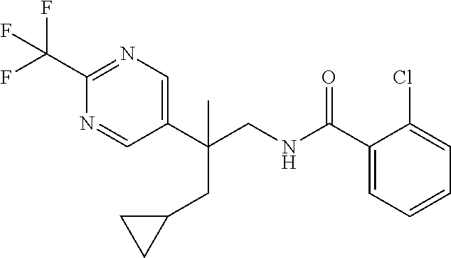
C1(C(NCC(C2=CN=C(C(F)(F)F)N=C2)(CC2CC2)C)=O)=CC=CC=C1Cl
